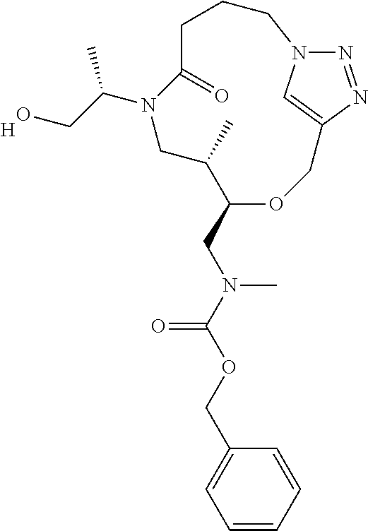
[H].N1=NC2=CN1CCCC(=O)N(C(CO)C)CC(C)C(CN(C(=O)OCC1=CC=CC=C1)C)OC2
